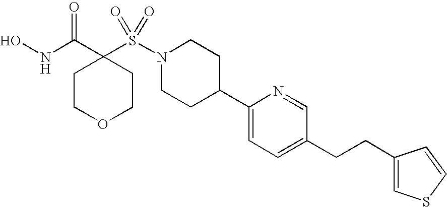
ONC(C1(S(N2CCC(C3=CC=C(CCC4=CSC=C4)C=N3)CC2)(=O)=O)CCOCC1)=O
